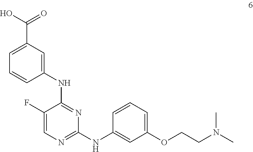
C1(F)=CN=C(NC2=CC(OCCN(C)C)=CC=C2)N=C1NC1=CC(C(=O)O)=CC=C1
